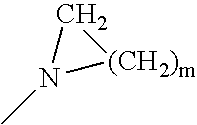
N1(C)[(CH2)m]C1
